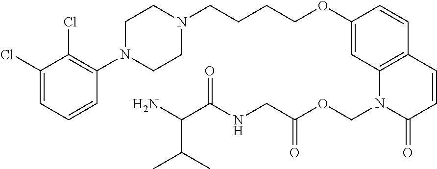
C1(Cl)=CC=CC(N2CCN(CCCCOC3=CC4=C(C=C3)C=CC(=O)N4COC(CNC(C(C(C)C)N)=O)=O)CC2)=C1Cl
